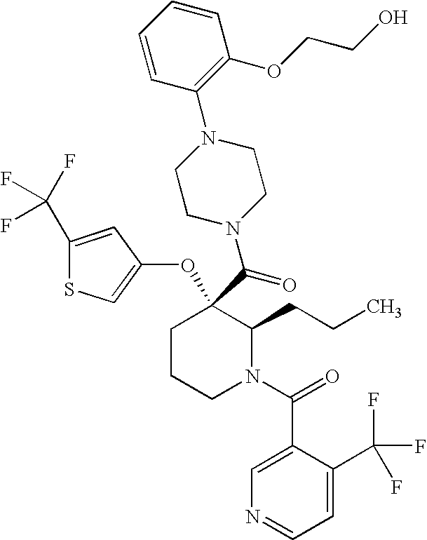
C1CCN(C(=O)C2=CN=CC=C2C(F)(F)F)C(CCC)C1(C(=O)N1CCN(C2=C(OCCO)C=CC=C2)CC1)OC1=CSC(C(F)(F)F)=C1
